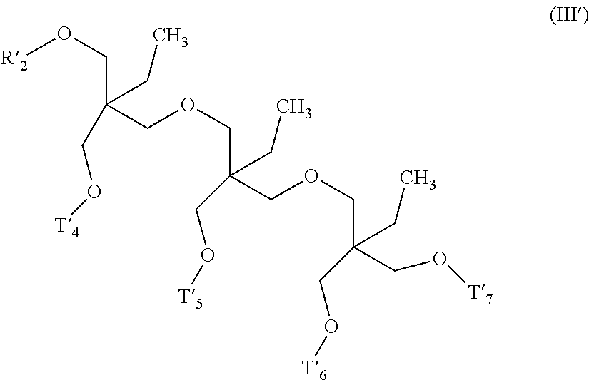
[R2]OCC(COCC(CC)(CO[T5])COCC(CC)(CO[T7])CO[T6])(CO[T4])CC
